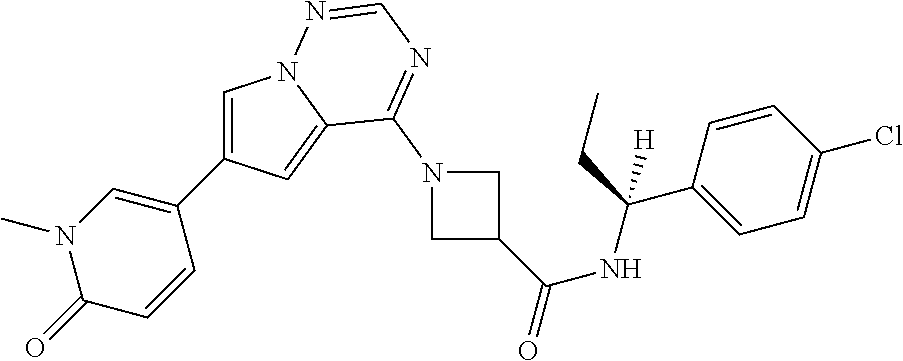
C1(C2=CN3C(=C2)C(N2CC(C(NC(C4=CC=C(Cl)C=C4)(CC)[H])=O)C2)=NC=N3)=CN(C)C(=O)C=C1
